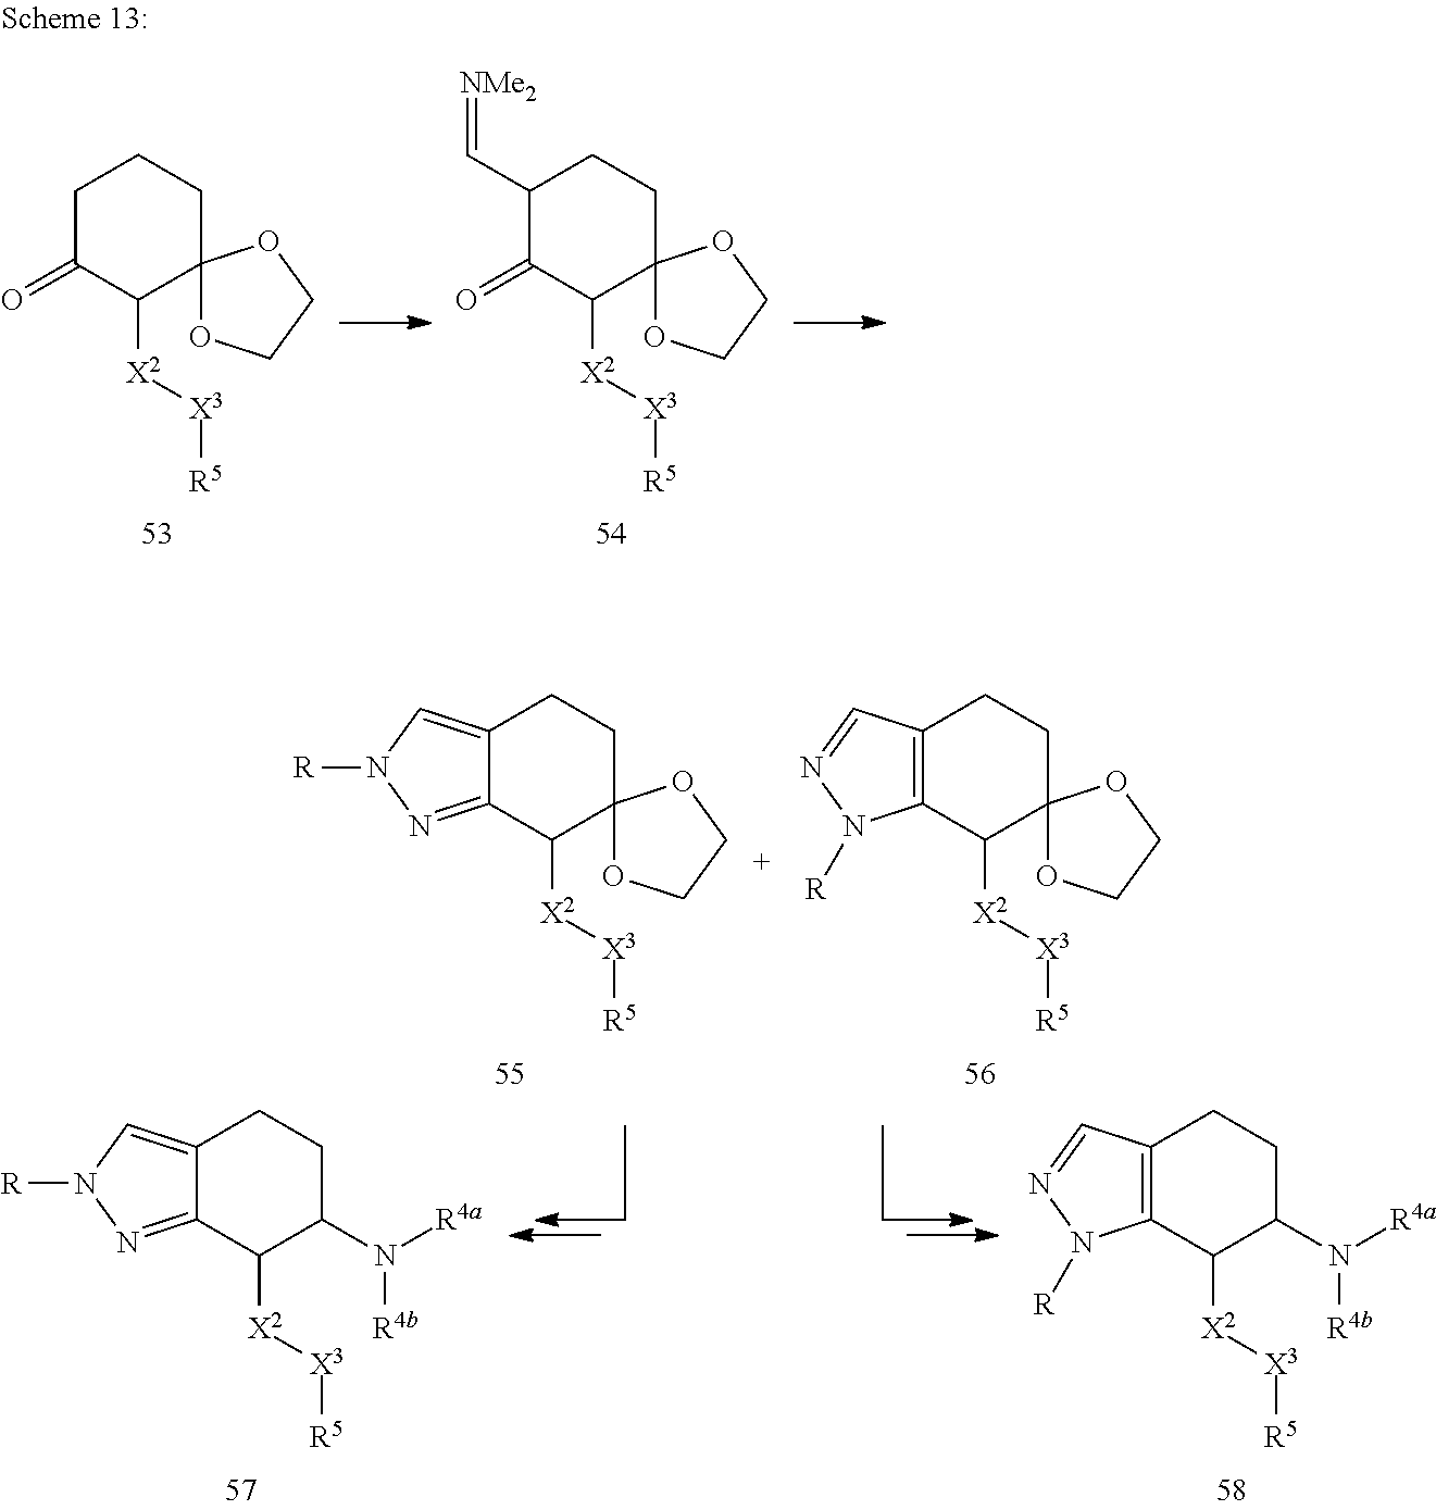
C12=C(C([X2][X3][R5])C3(CC1)OCCO3)N([R])N=C2.C12=CN([R])N=C1C([X2][X3][R5])C1(CC2)OCCO1.C12=CN([R])N=C1C([X2][X3][R5])C(N([R4a])[R4b])CC2.C12=C(C([X2][X3][R5])C(N([R4a])[R4b])CC1)N([R])N=C2.C1C(=O)C([X2][X3][R5])C2(CC1)OCCO2.C1(C=[NMe2])C(=O)C([X2][X3][R5])C2(CC1)OCCO2
